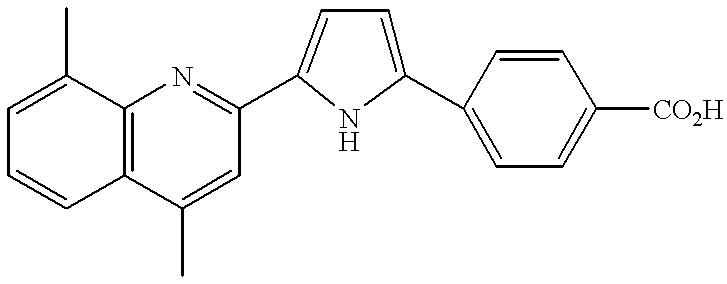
C12=C(C(C)=CC(C3=CC=C(C4=CC=C([CO2H])C=C4)N3)=N1)C=CC=C2C
